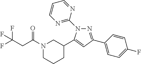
C(C(N1CCCC(C2=CC(C3=CC=C(F)C=C3)=NN2C2=NC=CC=N2)C1)=O)C(F)(F)F
